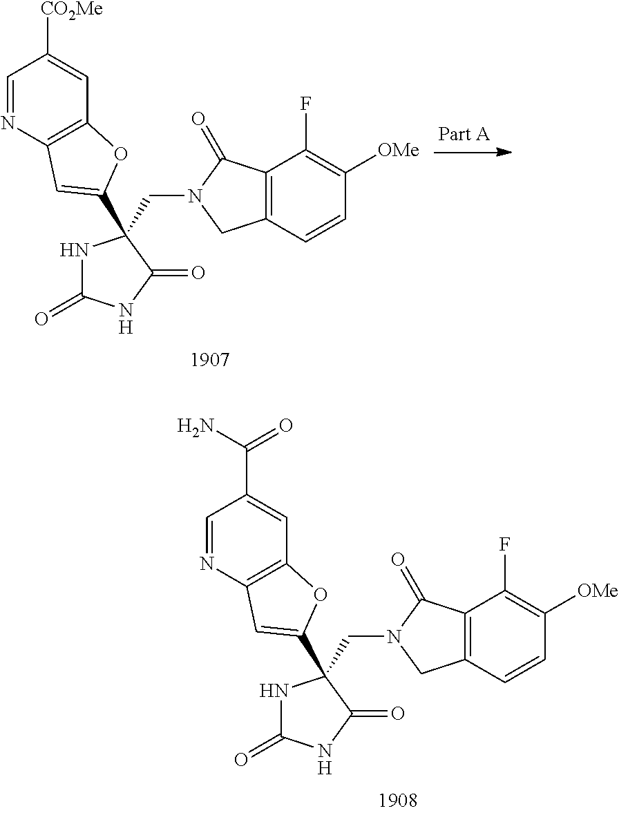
C12=C(C=CC([OMe])=C1F)CN(CC1(C3=CC4=C(C=C(C(=O)N)C=N4)O3)NC(=O)NC1=O)C2=O.C12=C(C=CC([OMe])=C1F)CN(CC1(C3=CC4=C(C=C([CO2Me])C=N4)O3)NC(=O)NC1=O)C2=O
